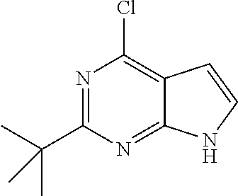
N1=C(C(C)(C)C)N=C2C(=C1Cl)C=CN2
